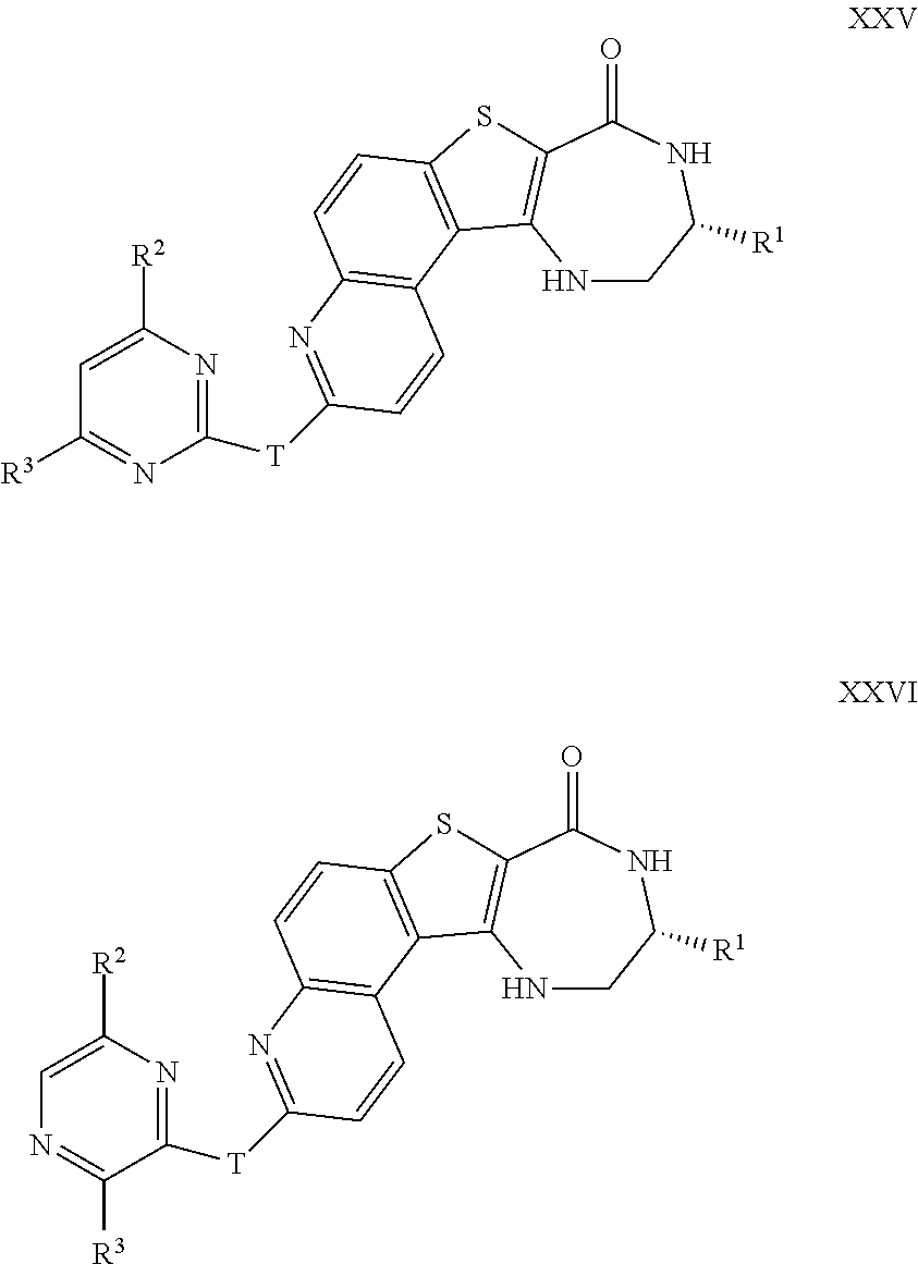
N1CC([R1])NC(=O)C2=C1C1=C(S2)C=CC2=C1C=CC([T]C1=NC([R2])=CC([R3])=N1)=N2.N1CC([R1])NC(=O)C2=C1C1=C(S2)C=CC2=C1C=CC([T]C1=NC([R2])=CN=C1[R3])=N2
